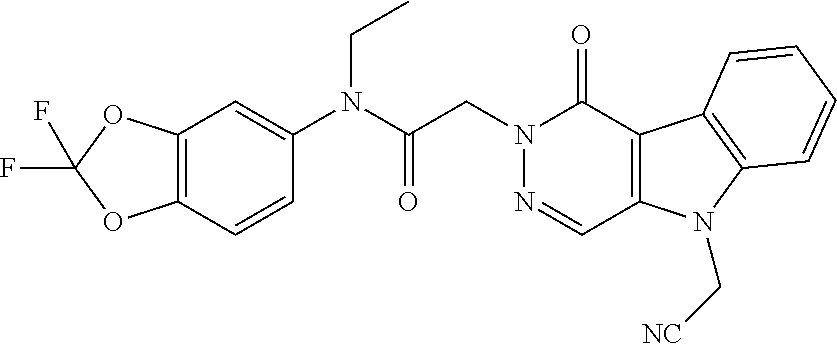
C12=C(OC(F)(F)O1)C=C(N(CC)C(=O)CN1N=CC3=C(C1=O)C1=C(N3C[NC])C=CC=C1)C=C2
